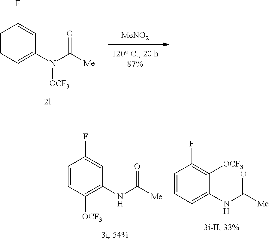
N(C([Me])=O)C1=CC=CC(F)=C1[OCF3].N(C([Me])=O)C1=C([OCF3])C=CC(F)=C1.[MeNO2].N(C([Me])=O)([OCF3])C1=CC=CC(F)=C1
